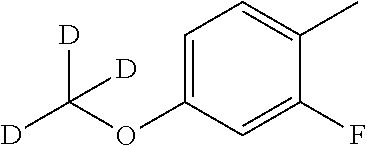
C1=C(F)C(C)=CC=C1OC([D])([D])[D]
